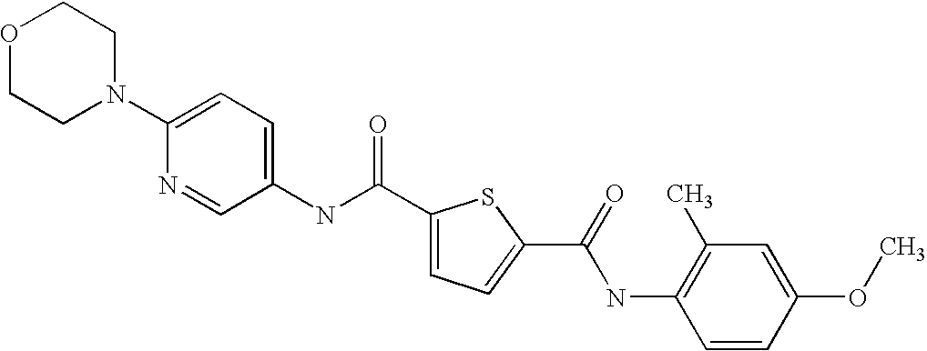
C1(C(NC2=CC=C(N3CCOCC3)N=C2)=O)=CC=C(C(=O)NC2=C(C)C=C(OC)C=C2)S1
